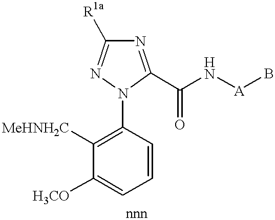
C1([MeHNH2C])=C(N2C(C(N[A]B)=O)=NC([R1a])=N2)C=CC=C1[H3CO]
